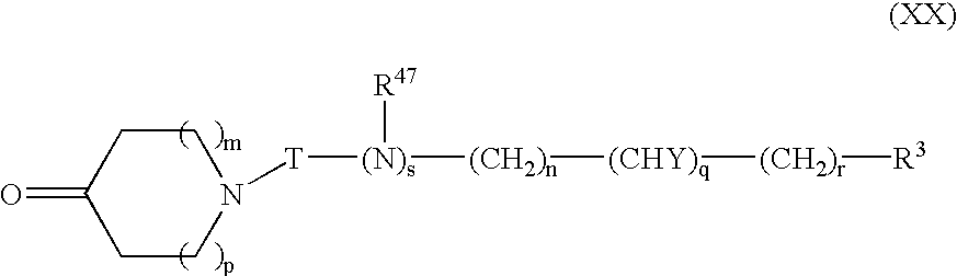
C1CN([T][(N)s]([(CH2)n][(CHY)q][(CH2)r][R3])[R47])CCC1=O
